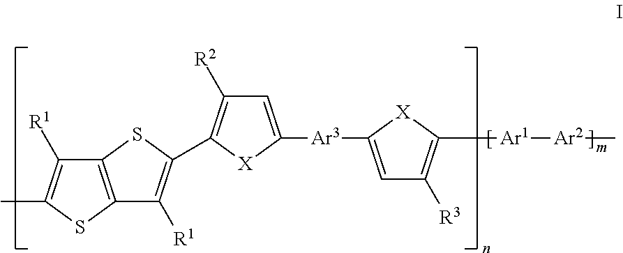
C12=C(SC(C3=C([R2])C=C([Ar3]C4=CC([R3])=C([Ar1][Ar2]C)[X]4)[X]3)=C1[R1])C([R1])=C(C)S2
